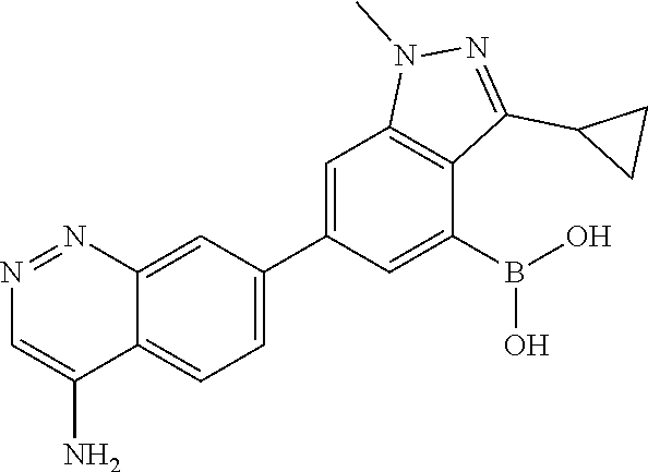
C1=C(C2=CC3=C(C(B(O)O)=C2)C(C2CC2)=NN3C)C=C2C(=C1)C(N)=CN=N2
